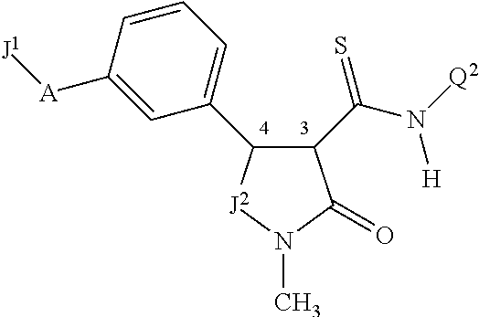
C1(C(N([Q2])[H])=S)C(C2=CC=CC([A][J1])=C2)[J2]N(C)C1=O
